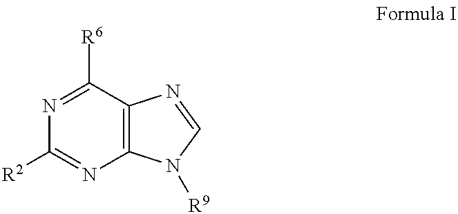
N1=C([R6])C2=C(N=C1[R2])N([R9])C=N2
